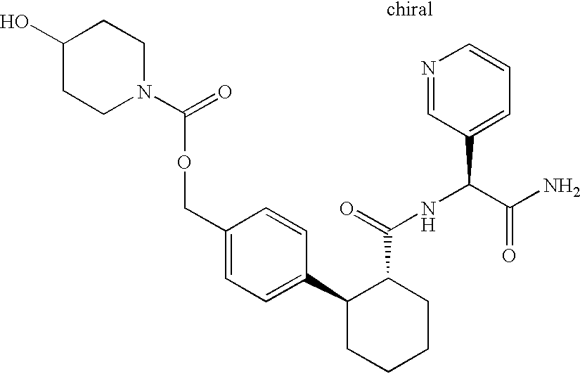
C1(C2=CC=C(COC(=O)N3CCC(O)CC3)C=C2)CCCCC1C(=O)NC(C(N)=O)C1=CC=CN=C1
